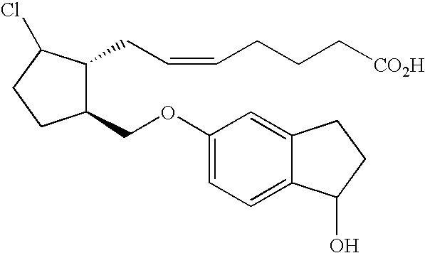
C1(COC2=CC=C3C(=C2)CCC3O)C(CC=CCCC[CO2H])C(Cl)CC1
